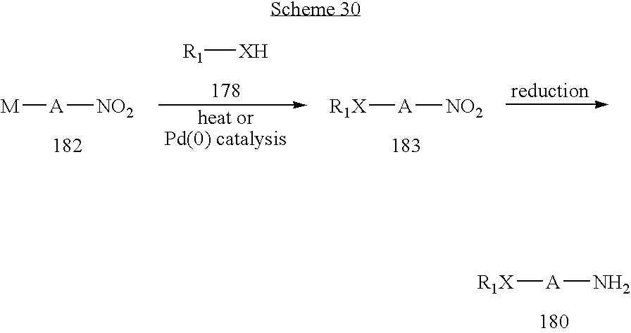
[R1X][A]N.[M][A][NO2].[R1][XH].[R1X][A][NO2]
